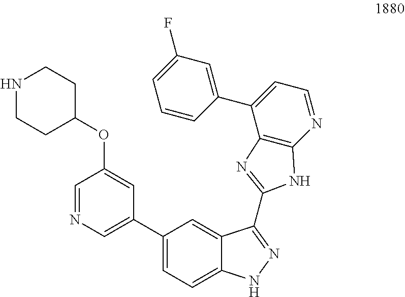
C1=C(F)C=C(C2=CC=NC3=C2N=C(C2=NNC4=CC=C(C5=CN=CC(OC6CCNCC6)=C5)C=C42)N3)C=C1
